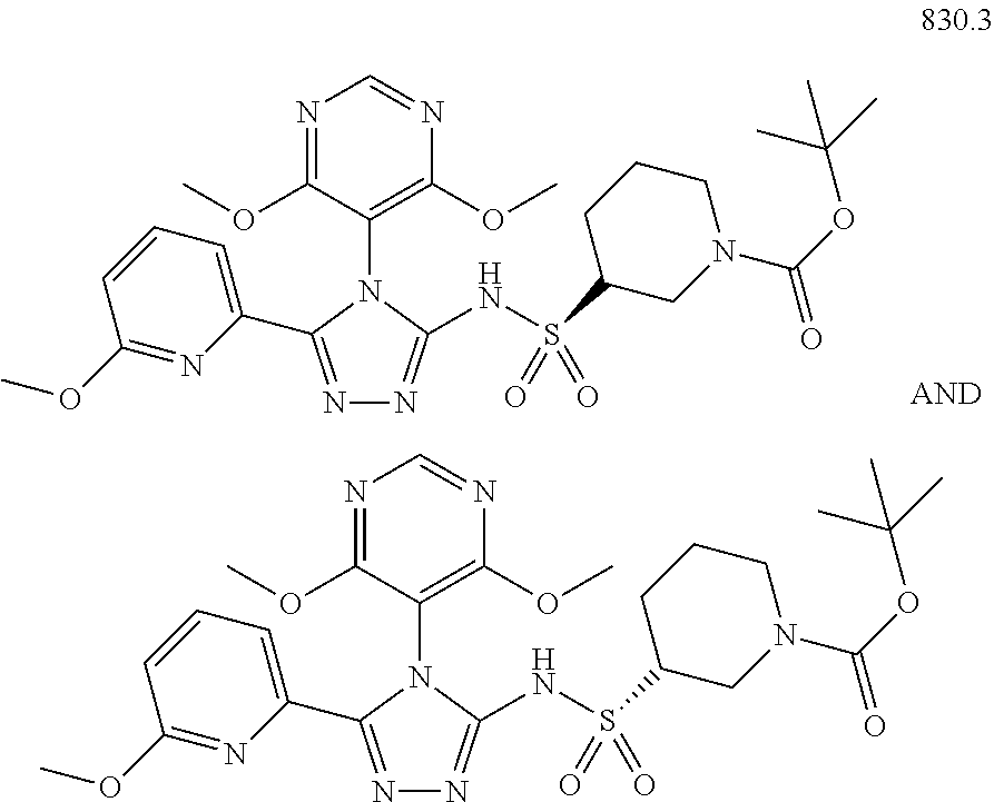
N1=C(OC)C(N2C(C3=CC=CC(OC)=N3)=NN=C2NS(C2CN(C(OC(C)(C)C)=O)CCC2)(=O)=O)=C(OC)N=C1.N1=C(OC)C(N2C(C3=CC=CC(OC)=N3)=NN=C2NS(C2CN(C(OC(C)(C)C)=O)CCC2)(=O)=O)=C(OC)N=C1
